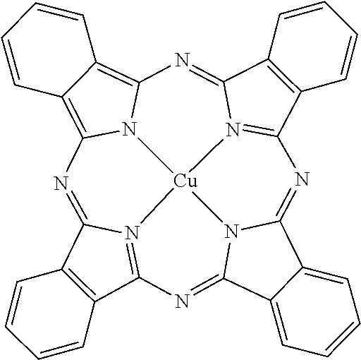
C12=C(C3=N4C1=NC1=C5C(=C6N1[Cu]41N4=C(C7=C(C4=N6)C=CC=C7)N=C4C6=CC=CC=C6C(=N3)N41)C=CC=C5)C=CC=C2
